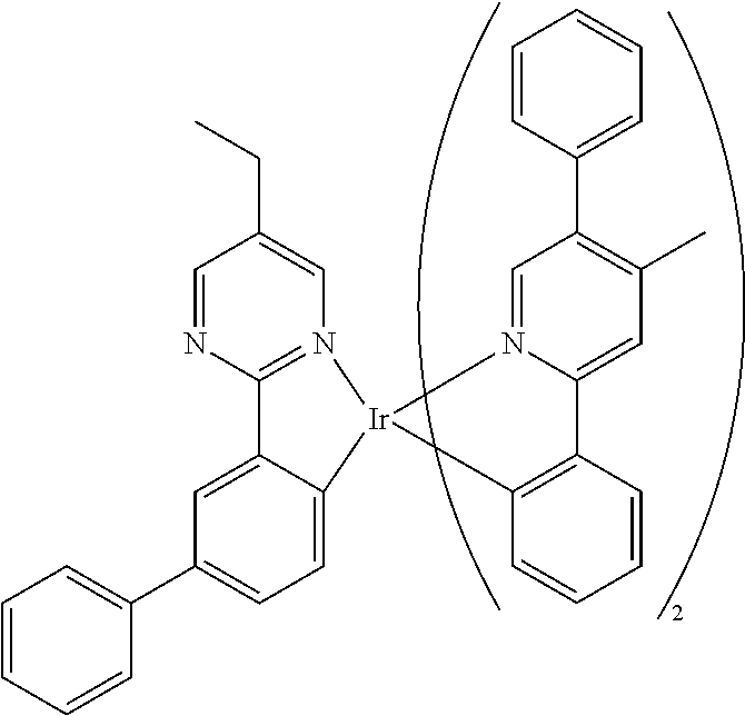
C1=CC=CC(C2=CC=C3C(=C2)C2=N(C=C(CC)C=N2)[Ir]32N3=CC(C4=CC=CC=C4)=C(C)C=C3C3=C2C=CC=C3)=C1
